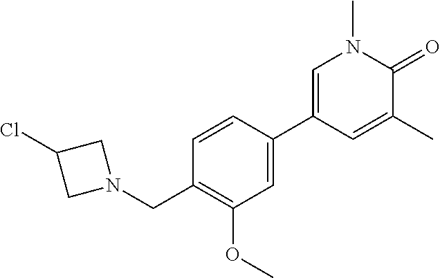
C1(CN2CC(Cl)C2)=C(OC)C=C(C2=CN(C)C(=O)C(C)=C2)C=C1
